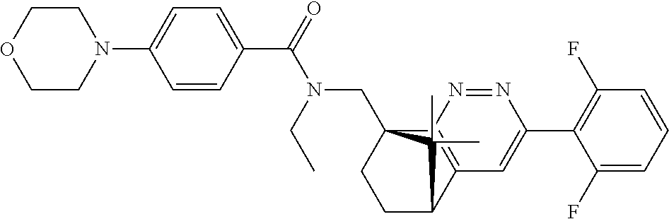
C1(C(=O)N(CC)CC23CCC(C4=C2N=NC(C2=C(F)C=CC=C2F)=C4)C3(C)C)=CC=C(N2CCOCC2)C=C1
